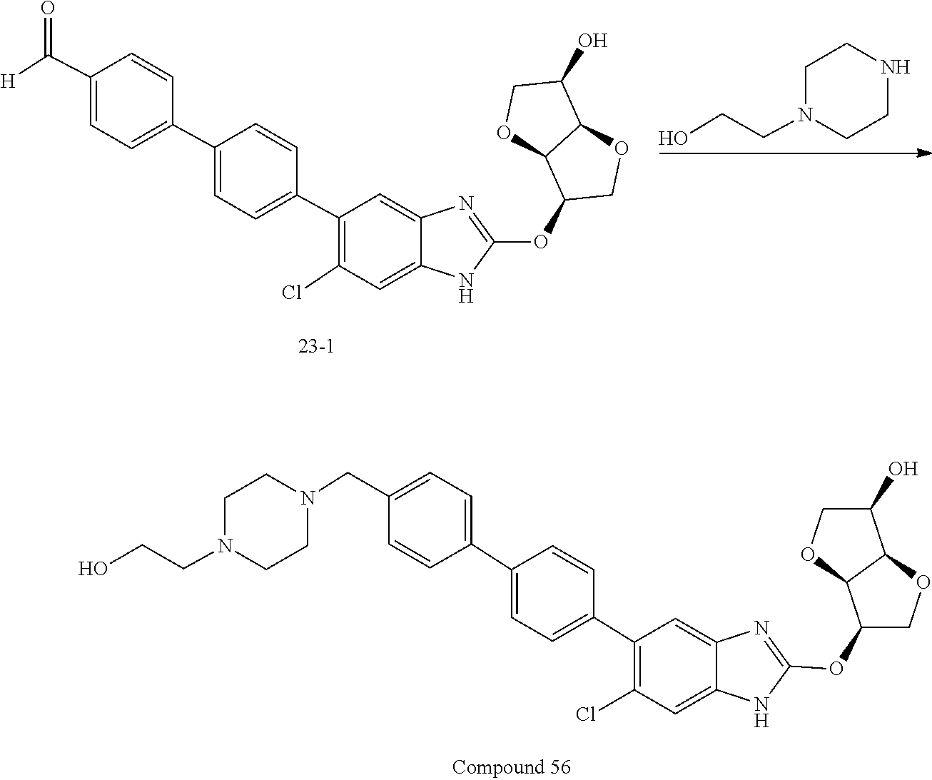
C12C(OC3=NC4=CC(C5=CC=C(C6=CC=C(C([H])=O)C=C6)C=C5)=C(Cl)C=C4N3)COC1C(O)CO2.C1CN(CCO)CCN1.C1CN(CCO)CCN1CC1=CC=C(C2=CC=C(C3=C(Cl)C=C4NC(OC5C6OCC(O)C6OC5)=NC4=C3)C=C2)C=C1
